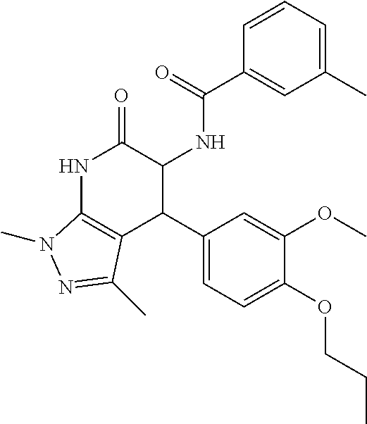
N1C2=C(C(C3=CC=C(OCCC)C(OC)=C3)C(NC(=O)C3=CC(C)=CC=C3)C1=O)C(C)=NN2C
